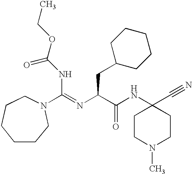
O(C(=O)NC(=NC(CC1CCCCC1)C(=O)NC1(C#N)CCN(C)CC1)N1CCCCCC1)CC
